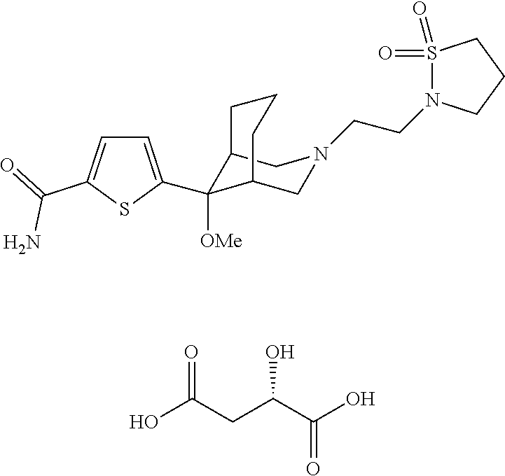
C1(C2([OMe])C3CN(CCN4CCCS4(=O)=O)CC2CCC3)=CC=C(C(N)=O)S1.OC(CC(C(O)=O)O)=O
